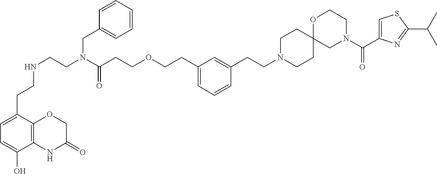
C1CC2(CCN1CCC1=CC(CCOCCC(N(CCNCCC3=CC=C(O)C4=C3OCC(=O)N4)CC3=CC=CC=C3)=O)=CC=C1)CN(C(C1=CSC(C(C)C)=N1)=O)CCO2
